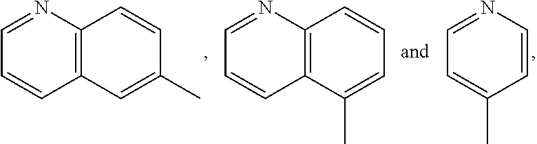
C1=NC2=C(C=C1)C=C(C)C=C2.C1=NC2=C(C=C1)C(C)=CC=C2.C1=NC=CC(C)=C1
